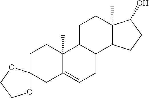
C12(C)C3C(C4C(C)(CC3)C(O)CC4)CC=C1CC1(CC2)OCCO1
